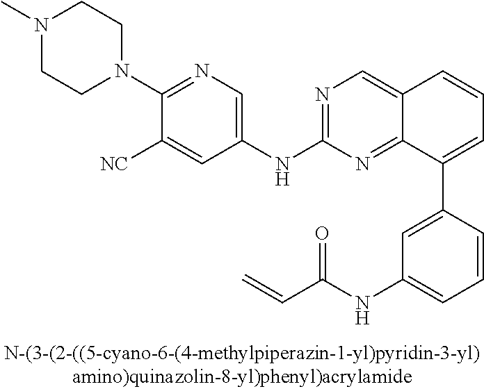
N1(C2=NC=C(NC3=NC=C4C(=N3)C(C3=CC(NC(C=C)=O)=CC=C3)=CC=C4)C=C2[NC])CCN(C)CC1
